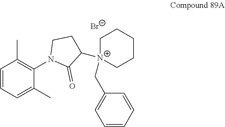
C1=CC=C(C)C(N2C(=O)C([N+]3(CC4=CC=CC=C4)CCCCC3)CC2)=C1C.[Br-]
